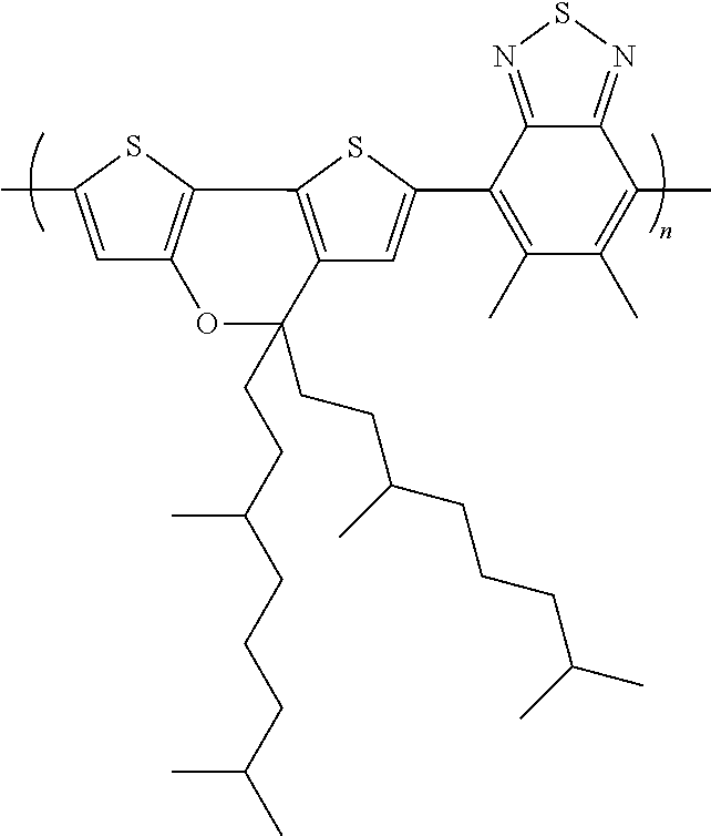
C1=C(C)SC2=C1OC(CCC(CCCC(C)C)C)(CCC(CCCC(C)C)C)C1=C2SC(C2=C(C)C(C)=C(C)C3=NSN=C23)=C1
